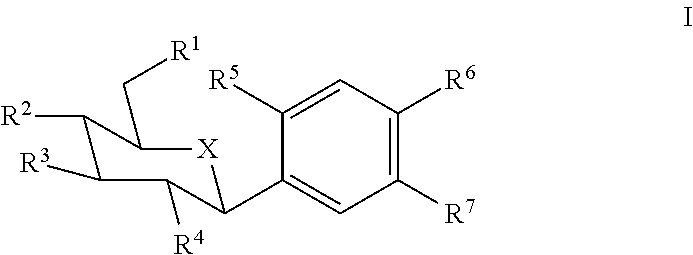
C1([R2])C([R3])C([R4])C(C2=CC([R7])=C([R6])C=C2[R5])[X]C1C[R1]
